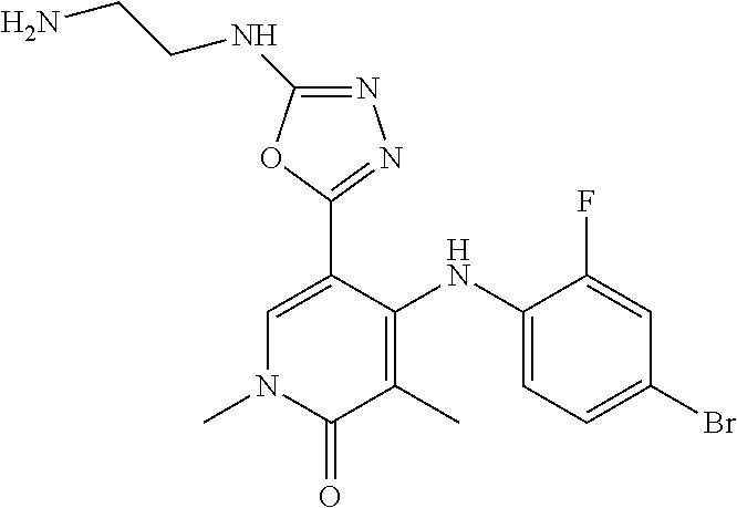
C1(NC2=CC=C(Br)C=C2F)=C(C)C(=O)N(C)C=C1C1=NN=C(NCCN)O1
